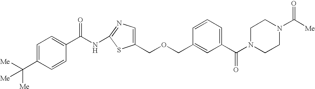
C1=C(C([Me])([Me])[Me])C=CC(C(NC2=NC=C(COCC3=CC(C(N4CCN(C([Me])=O)CC4)=O)=CC=C3)S2)=O)=C1
